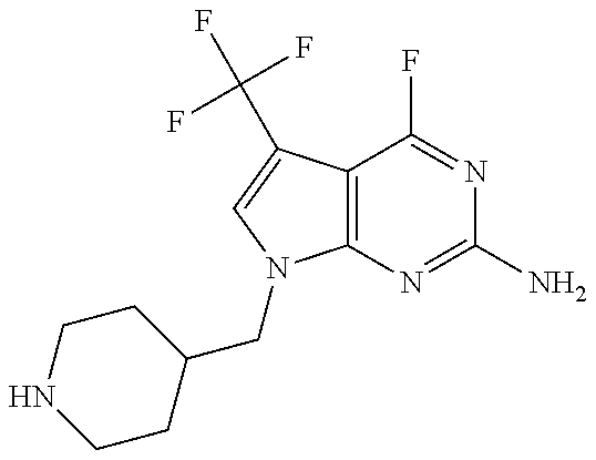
C1CC(CN2C3=C(C(C(F)(F)F)=C2)C(F)=NC(N)=N3)CCN1
